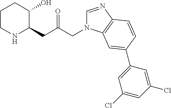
C1CNC(CC(=O)CN2C=NC3=C2C=C(C2=CC(Cl)=CC(Cl)=C2)C=C3)C(O)C1
